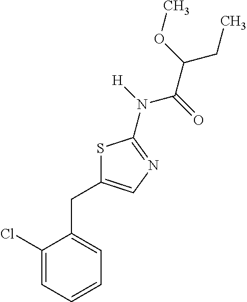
C1(Cl)=CC=CC=C1CC1=CN=C(N([H])C(=O)C(OC)CC)S1
